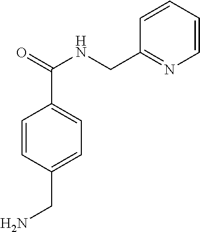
C1=CC(CN)=CC=C1C(=O)NCC1=NC=CC=C1
